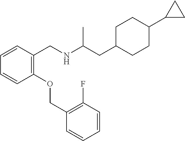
C1=CC(CNC(CC2CCC(C3CC3)CC2)C)=C(OCC2=C(F)C=CC=C2)C=C1
